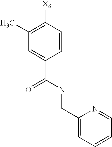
C1=CC([X6])=C(C)C=C1C(NCC1=CC=CC=N1)=O
